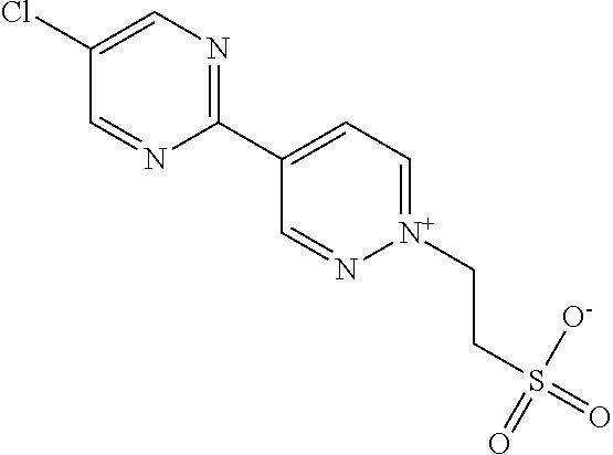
C1(Cl)=CN=C(C2=CC=[N+](CCS(=O)([O-])=O)N=C2)N=C1
